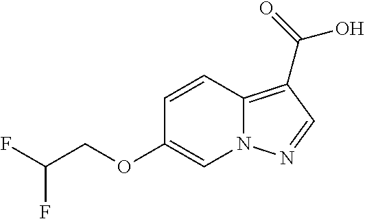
C12=C(C(=O)O)C=NN1C=C(OCC(F)F)C=C2
